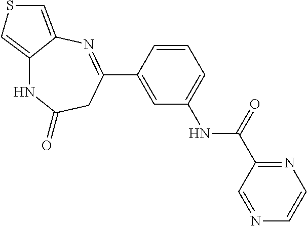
C12=CSC=C1N=C(C1=CC(NC(=O)C3=NC=CN=C3)=CC=C1)CC(=O)N2
